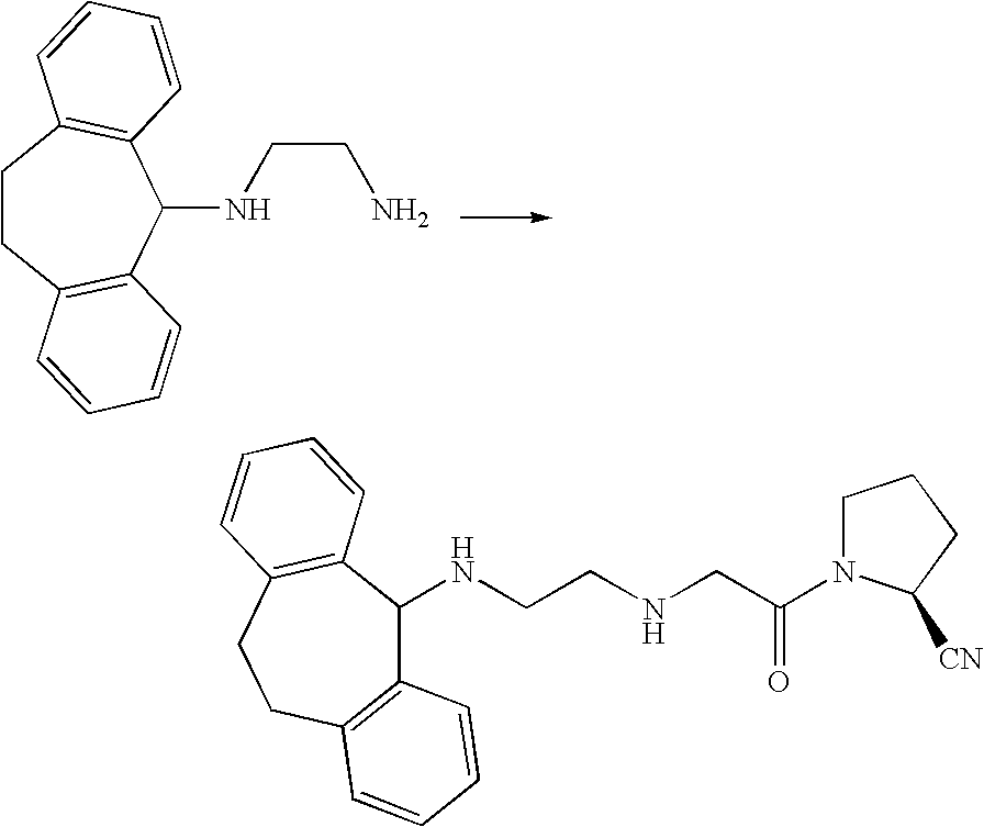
C1CC2=C(C(NCCN)C3=C1C=CC=C3)C=CC=C2.C12=C(CCC3=C(C1NCCNCC(=O)N1CCCC1[CN])C=CC=C3)C=CC=C2
